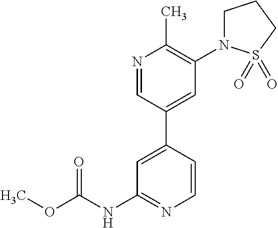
COC(NC1=NC=CC(C2=CC(N3CCCS3(=O)=O)=C(C)N=C2)=C1)=O
